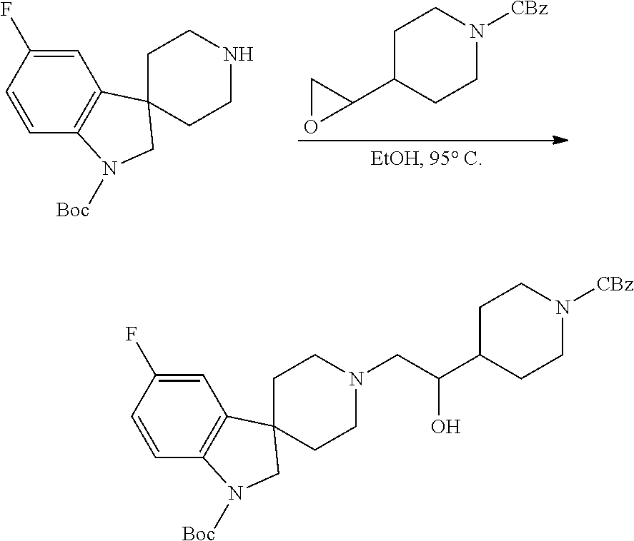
C1OC1C1CCN([CBz])CC1.C1=C(F)C=CC2=C1C1(CN2[Boc])CCNCC1.C1=C(F)C=CC2=C1C1(CN2[Boc])CCN(CC(C2CCN([CBz])CC2)O)CC1
